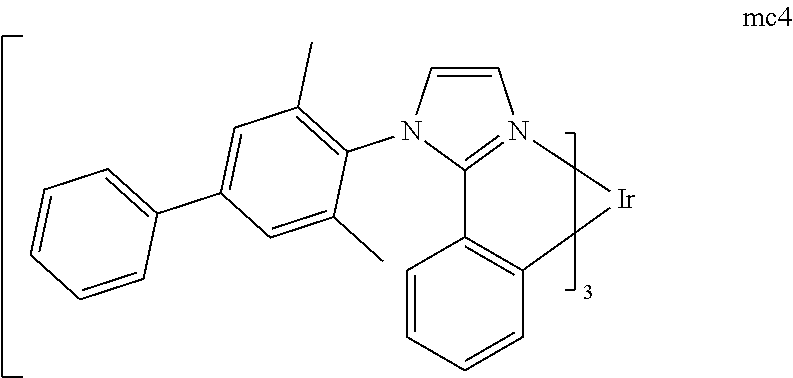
C1=CN(C2=C(C)C=C(C3=CC=CC=C3)C=C2C)C2=N1[Ir]C1=C2C=CC=C1
